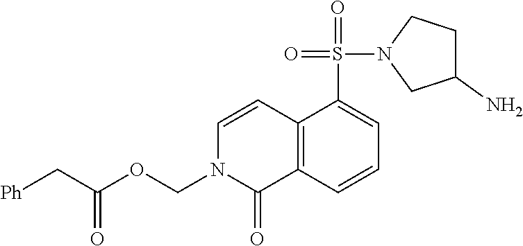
C12=C(C=CC=C1S(=O)(N1CC(N)CC1)=O)C(=O)N(COC(C[Ph])=O)C=C2
